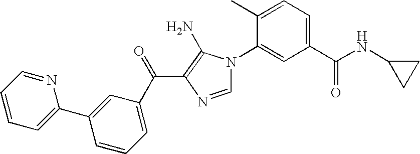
C1(C)=CC=C(C(NC2CC2)=O)C=C1N1C=NC(C(=O)C2=CC=CC(C3=CC=CC=N3)=C2)=C1N
